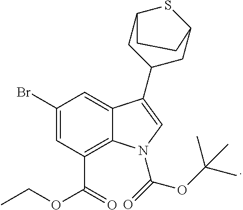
C1(Br)=CC(C(=O)OCC)=C2C(=C1)C(C1CC3SC(C1)CC3)=CN2C(=O)OC(C)(C)C
